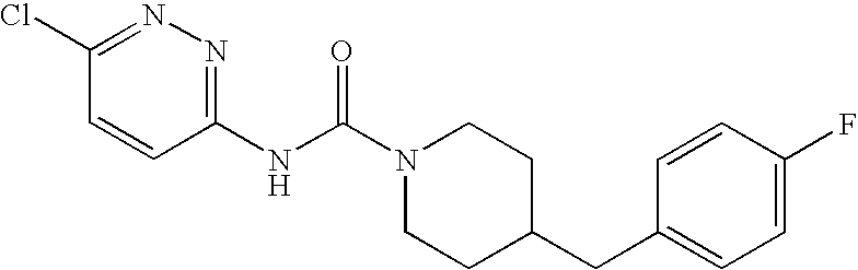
N(C(N1CCC(CC2=CC=C(F)C=C2)CC1)=O)C1=NN=C(Cl)C=C1
